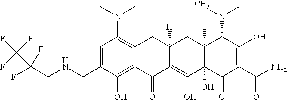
C1=C(CNCC(F)(F)C(F)(F)F)C(O)=C2C(=C1N(C)C)CC1([H])C(=C(O)C3(O)C(C)(C1)C(N(C)C)C(O)=C(C(N)=O)C3=O)C2=O
